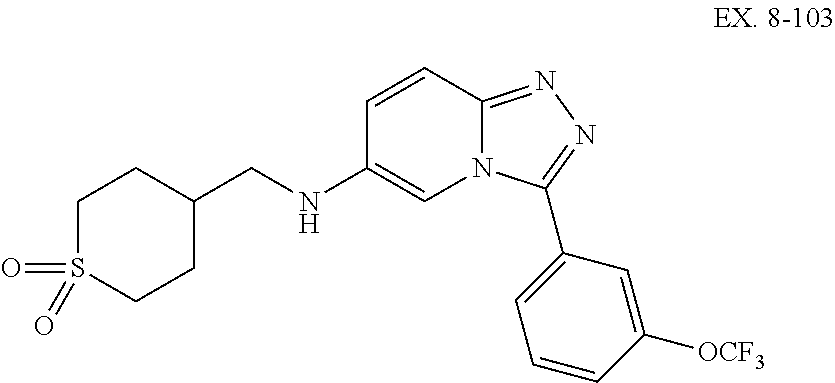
C1S(=O)(=O)CCC(CNC2=CN3C(=NN=C3C3=CC=CC([OCF3])=C3)C=C2)C1
